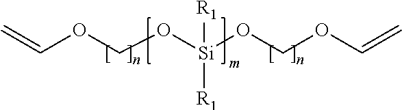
C(OCO[Si]([R1])(OCOC=C)[R1])=C
